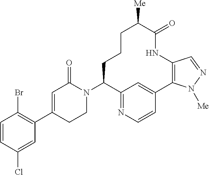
C1=CC(Cl)=CC(C2=CC(=O)N(C3C4=NC=CC(=C4)C4=C(NC(=O)C([Me])CCC3)C=NN4[Me])CC2)=C1Br
